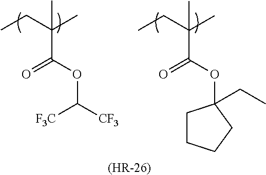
CCC(C)(C)C(OC([CF3])[F3C])=O.[(HR-26)].CCC(C)(C)C(OC1(CC)CCCC1)=O
